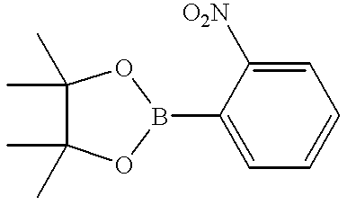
C1([O2N])=CC=CC=C1B1OC(C)(C)C(C)(C)O1
